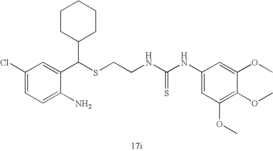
C1=C(N)C(C(SCCNC(NC2=CC(OC)=C(OC)C(OC)=C2)=S)C2CCCCC2)=CC(Cl)=C1
